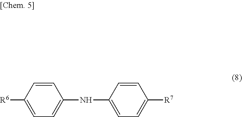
[R6]C1=CC=C(NC2=CC=C([R7])C=C2)C=C1
